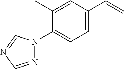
C1=C(C=C)C=C(C)C(N2N=CN=C2)=C1
